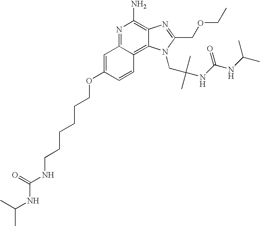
N1=C2C(=C3C(=C1N)N=C(COCC)N3CC(NC(NC(C)C)=O)(C)C)C=CC(OCCCCCCNC(NC(C)C)=O)=C2
